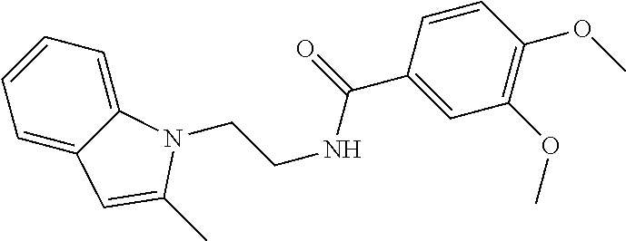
C1=C2C(=CC=C1)N(CCNC(C1=CC(OC)=C(OC)C=C1)=O)C(C)=C2
